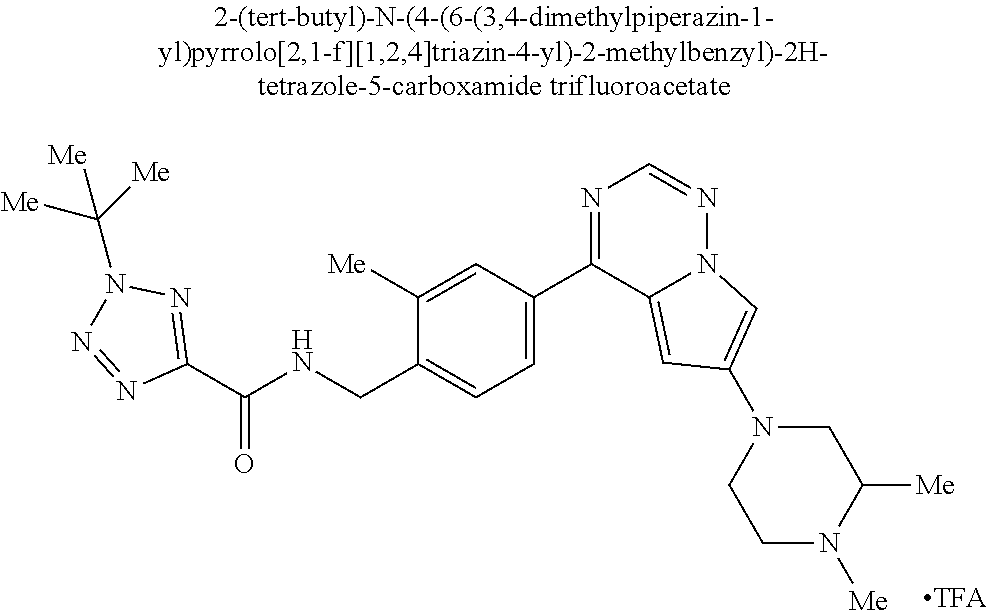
C1(C(NCC2=CC=C(C3=NC=NN4C3=CC(N3CCN([Me])C([Me])C3)=C4)C=C2[Me])=O)=NN(C([Me])([Me])[Me])N=N1
